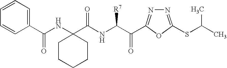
N1=C(SC(C)C)OC(C(C(NC(C2(NC(C3=CC=CC=C3)=O)CCCCC2)=O)[R7])=O)=N1
